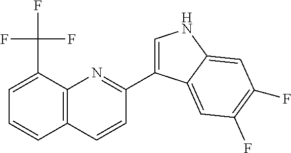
C1=C(C(F)(F)F)C2=C(C=C1)C=CC(C1=CNC3=CC(F)=C(F)C=C13)=N2
